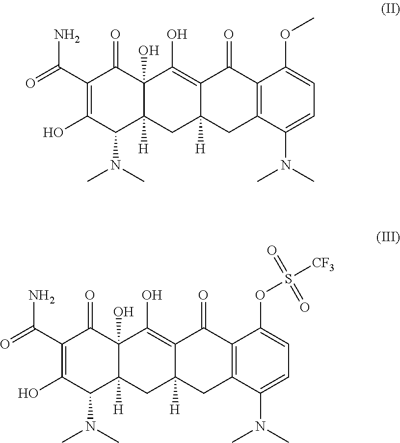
O=C(C1=C(O)C(N(C)C)C2([H])C(O)(C1=O)C(O)=C1C([H])(C2)CC2=C(C1=O)C(OC)=CC=C2N(C)C)N.O=C(C1=C(O)C(N(C)C)C2([H])C(O)(C1=O)C(O)=C1C([H])(C2)CC2=C(C1=O)C(OS(=O)(=O)[CF3])=CC=C2N(C)C)N
